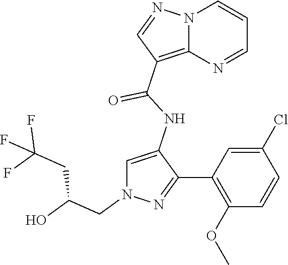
N12C(=C(C(NC3=CN(CC(O)CC(F)(F)F)N=C3C3=C(OC)C=CC(Cl)=C3)=O)C=N1)N=CC=C2
